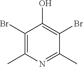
C1(Br)=C(C)N=C(C)C(Br)=C1O
